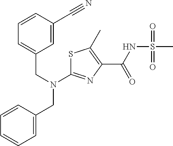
C(C1=CC=CC(C#N)=C1)N(C1=NC(C(NS(C)(=O)=O)=O)=C(C)S1)CC1=CC=CC=C1
